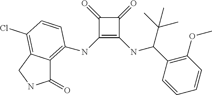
C1(NC2=C3C(=O)NCC3=C(Cl)C=C2)=C(NC(C(C)(C)C)C2=C(OC)C=CC=C2)C(=O)C1=O
